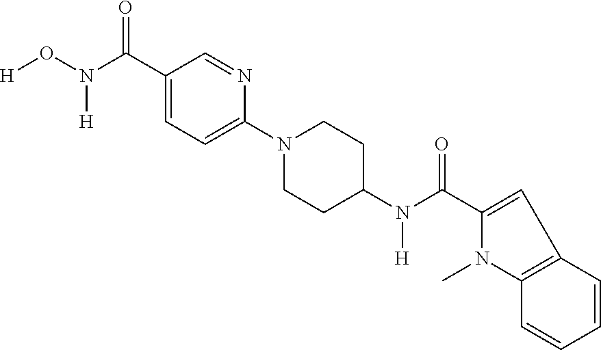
C1(C(=O)N([H])O[H])=CC=C(N2CCC(N(C(C3=CC4=C(C=CC=C4)N3C)=O)[H])CC2)N=C1
